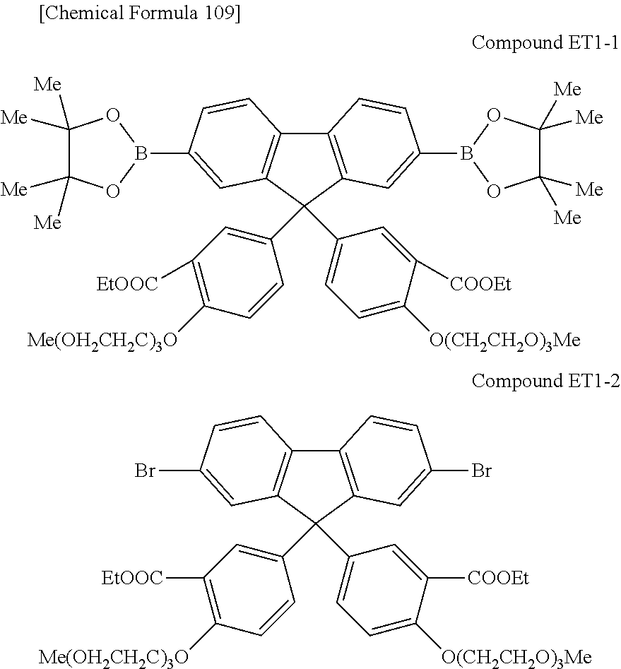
C12=C(C=C(Br)C=C1)C(C1=CC([EtOOC])=C([Me(OH2CH2C)3O])C=C1)(C1=CC=C([O(CH2CH2O)3Me])C([COOEt])=C1)C1=C2C=CC(Br)=C1.C12=C(C=C(B3OC([Me])([Me])C([Me])([Me])O3)C=C1)C(C1=CC([EtOOC])=C([Me(OH2CH2C)3O])C=C1)(C1=CC=C([O(CH2CH2O)3Me])C([COOEt])=C1)C1=C2C=CC(B2OC([Me])([Me])C([Me])([Me])O2)=C1
